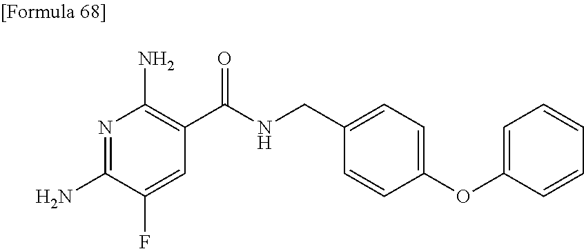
N1=C(N)C(F)=CC(C(NCC2=CC=C(OC3=CC=CC=C3)C=C2)=O)=C1N
